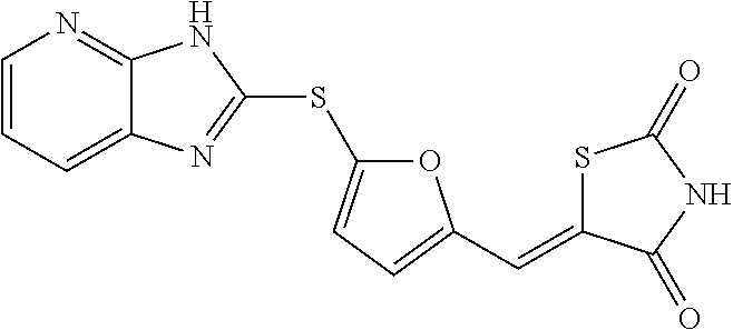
C1=CC=C2C(=N1)NC(SC1=CC=C(C=C3SC(=O)NC3=O)O1)=N2
